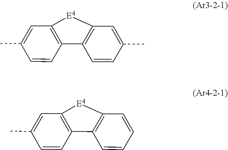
C12=C(C=C(C)C=C1)[E4]C1=C2C=CC=C1.C12=C(C=C(C)C=C1)[E4]C1=C2C=CC(C)=C1
